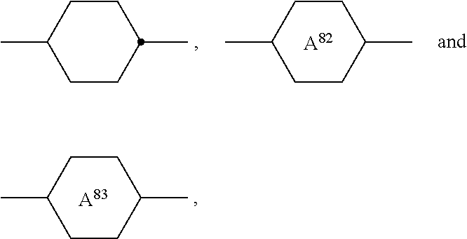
C1CC(C)CCC1C.[A83].C1CC(C)CCC1C.[A82].C1CC(C)CCC1C
